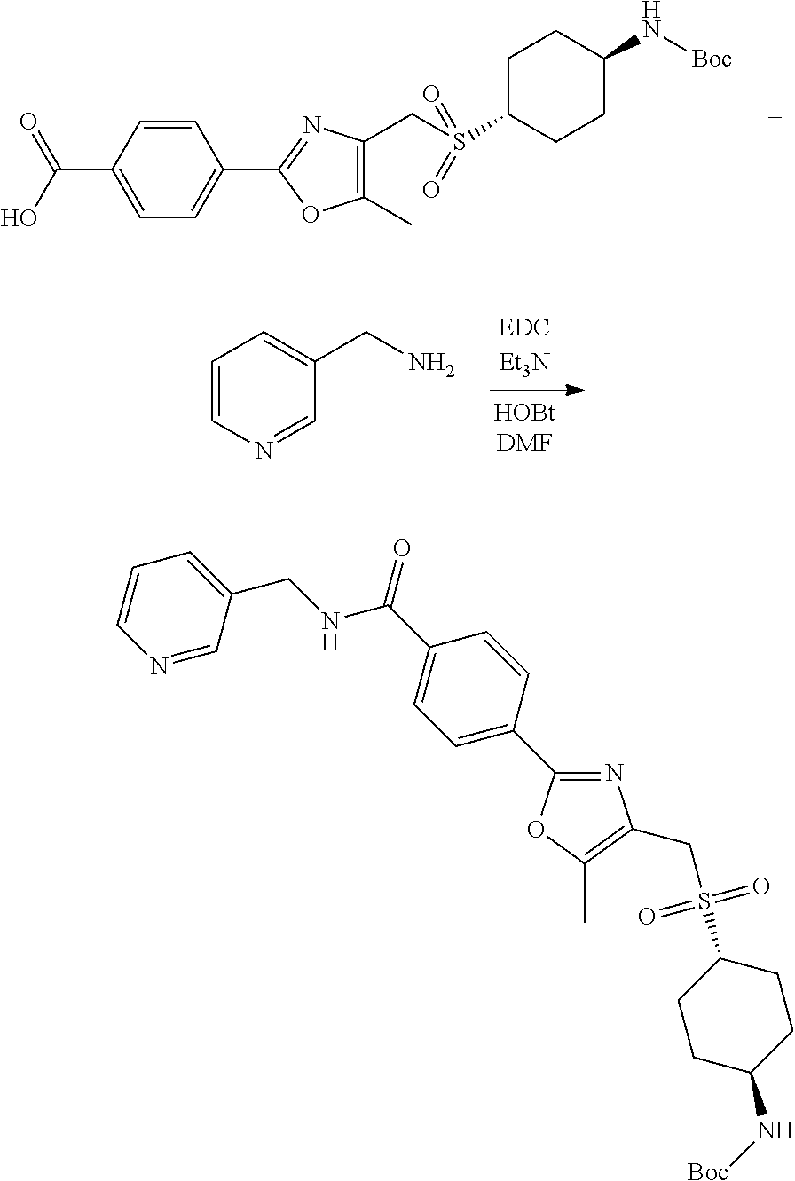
C1(C(O)=O)=CC=C(C2=NC(CS(C3CCC(N[Boc])CC3)(=O)=O)=C(C)O2)C=C1.C1=CN=CC(CN)=C1.N1=CC(CNC(C2=CC=C(C3=NC(CS(=O)(=O)C4CCC(N[Boc])CC4)=C(C)O3)C=C2)=O)=CC=C1
